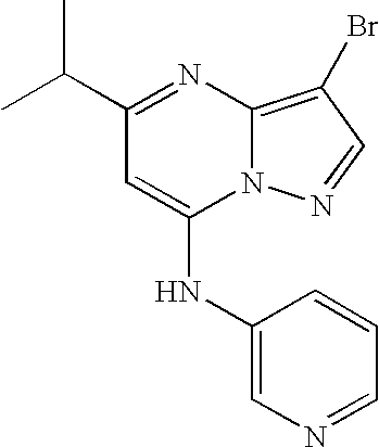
CC(C1=NC2=C(Br)C=NN2C(NC2=CN=CC=C2)=C1)C
